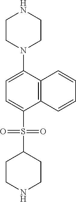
C1CN(C2=CC=C(S(C3CCNCC3)(=O)=O)C3=C2C=CC=C3)CCN1
